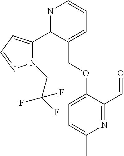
N1=C(C2=CC=NN2CC(F)(F)F)C(COC2=CC=C(C)N=C2C=O)=CC=C1
